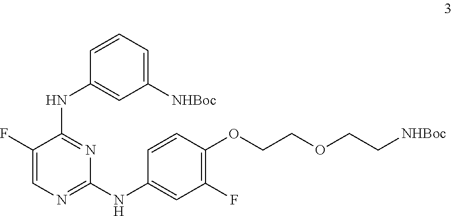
C1=CC(OCCOCC[NHBoc])=C(F)C=C1NC1=NC=C(F)C(NC2=CC([NHBoc])=CC=C2)=N1
